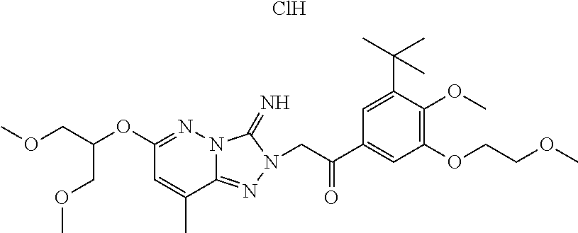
Cl.C1(OC(COC)COC)=NN2C(=NN(CC(C3=CC(OCCOC)=C(OC)C(C(C)(C)C)=C3)=O)C2=N)C(C)=C1
